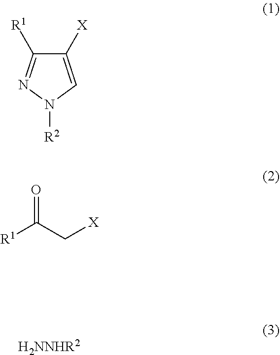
C1([X])=CN([R2])N=C1[R1].[R1]C(C[X])=O.[H2NNHR2]
